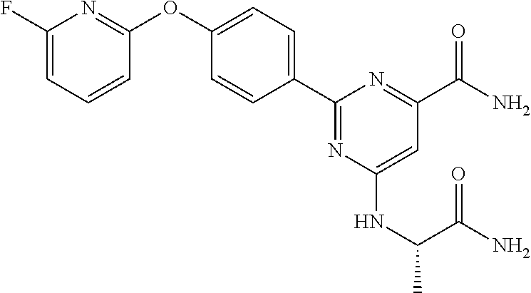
C1(F)=CC=CC(OC2=CC=C(C3=NC(NC(C(N)=O)C)=CC(C(=O)N)=N3)C=C2)=N1
